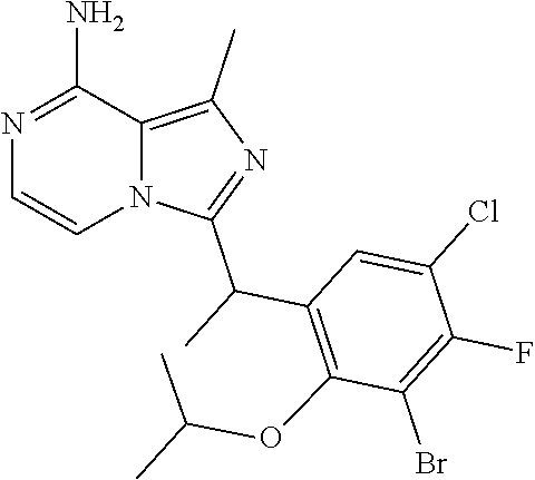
C12=C(C)N=C(C(C)C3=C(OC(C)C)C(Br)=C(F)C(Cl)=C3)N1C=CN=C2N
